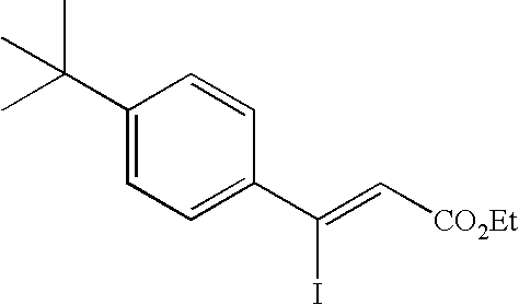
C1=CC(C(=C[CO2Et])I)=CC=C1C(C)(C)C
